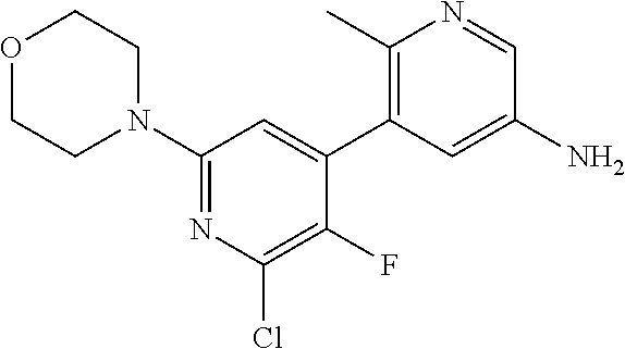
C1(F)=C(Cl)N=C(N2CCOCC2)C=C1C1=C(C)N=CC(N)=C1
